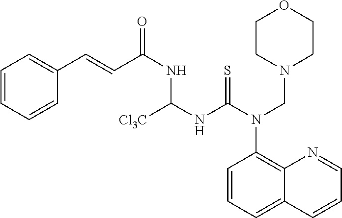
C1=NC2=C(N(C(=S)NC(NC(C=CC3=CC=CC=C3)=O)[Cl3C])CN3CCOCC3)C=CC=C2C=C1
